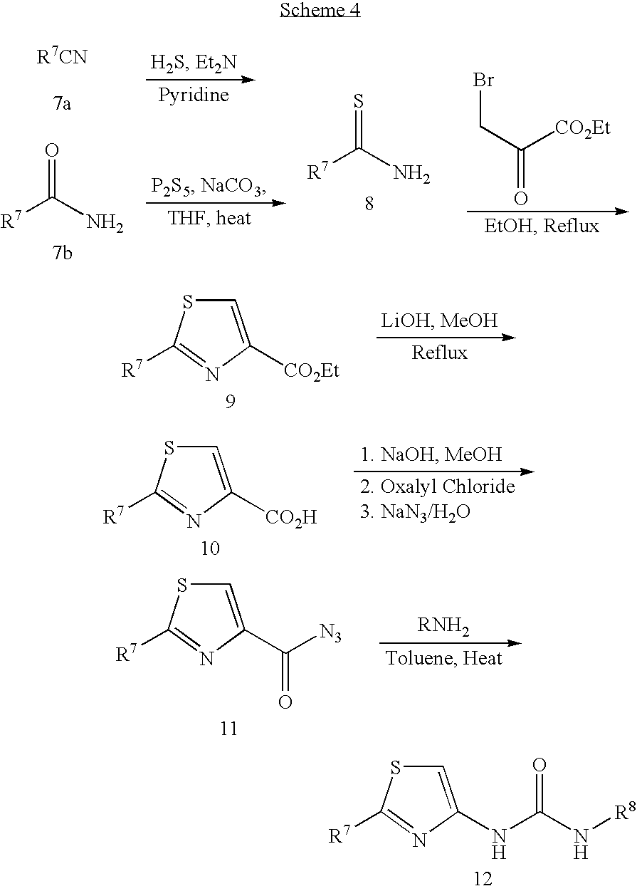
C1=C([CO2Et])N=C([R7])S1.C1=C([CO2H])N=C([R7])S1.C1=C(C([N3])=O)N=C([R7])S1.C1=C(NC(N[R8])=O)N=C([R7])S1.BrCC([CO2Et])=O.[R7]C(N)=S.[R7]C(N)=O
